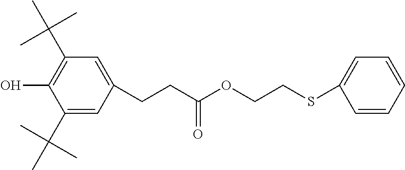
C1=C(CCC(OCCSC2=CC=CC=C2)=O)C=C(C(C)(C)C)C(O)=C1C(C)(C)C
